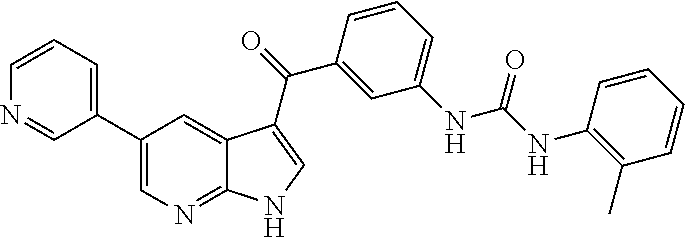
C1(C2=CC=CN=C2)=CN=C2C(=C1)C(C(C1=CC(NC(=O)NC3=C(C)C=CC=C3)=CC=C1)=O)=CN2
